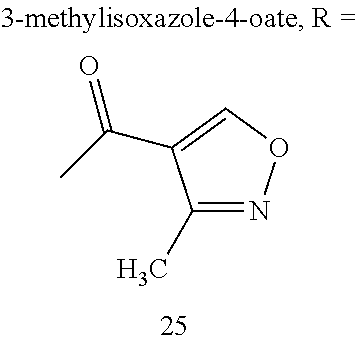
C1(C)=NOC=C1C(=O)C
